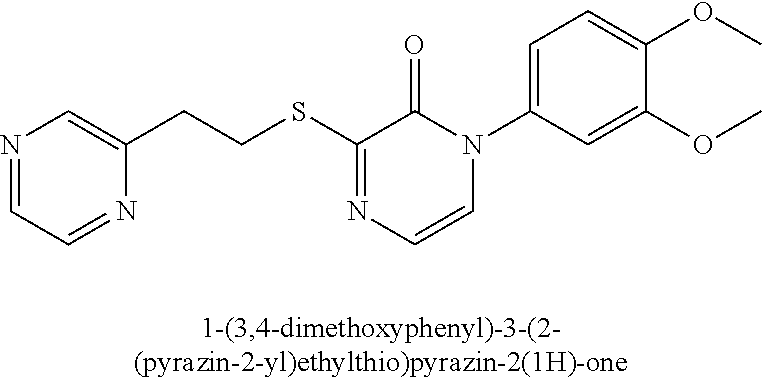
C(CSC1=NC=CN(C2=CC=C(OC)C(OC)=C2)C1=O)C1=CN=CC=N1
